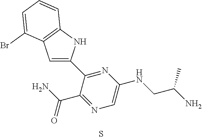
C1=C(C2=NC(NCC(N)C)=CN=C2C(N)=O)NC2=C1C(Br)=CC=C2.S
